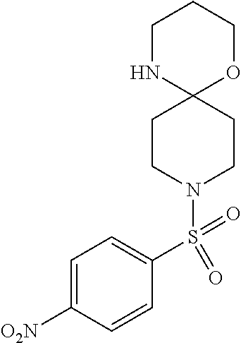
C12(CCN(S(C3=CC=C([O2N])C=C3)(=O)=O)CC1)OCCCN2
